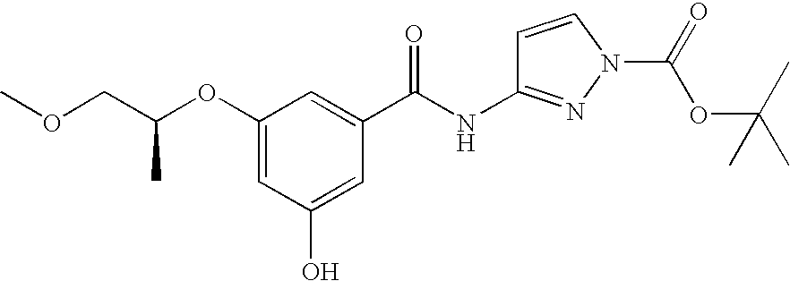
O(C1=CC(O)=CC(C(NC2=NN(C(=O)OC(C)(C)C)C=C2)=O)=C1)C(COC)C
